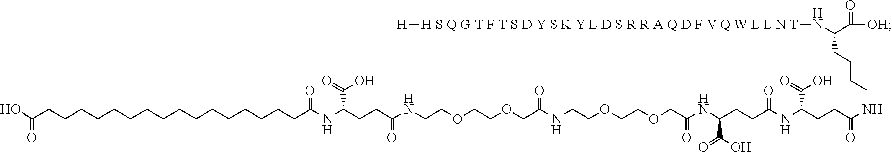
C(COCC(NCCOCCOCC(NC(CCC(NC(CCC(=O)NCCCCC(N[H S Q G T F T S D Y S K Y L D S R R A Q D F V Q W L L N T][H])C([OH])=O)C(=O)O)=O)C(O)=O)=O)=O)OCCNC(CCC(C(=O)O)NC(=O)CCCCCCCCCCCCCCCCC(O)=O)=O
